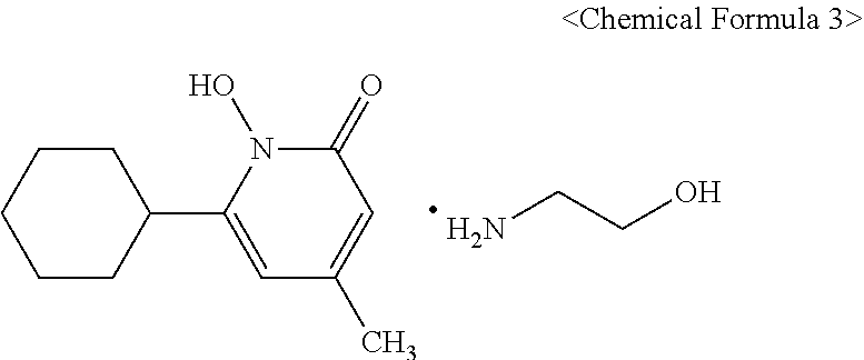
C1CC(C2=CC(C)=CC(=O)N2O)CCC1.NCCO
